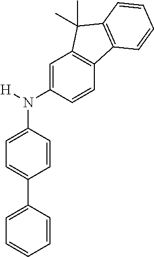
N(C1=CC=C(C2=CC=CC=C2)C=C1)(C1=CC2=C(C=C1)C1=C(C2(C)C)C=CC=C1)[H]
